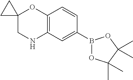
B1(C2=CC3=C(C=C2)OC2(CN3)CC2)OC(C)(C)C(C)(C)O1
